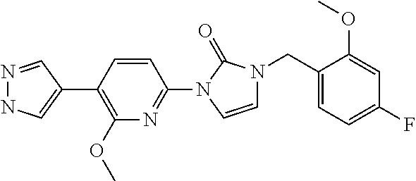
N1=CC(C2=C(OC)N=C(N3C=CN(CC4=CC=C(F)C=C4OC)C3=O)C=C2)=CN1
